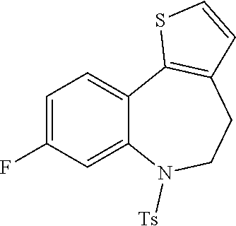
C1=C(F)C=C2C(=C1)C1=C(CCN2[Ts])C=CS1
